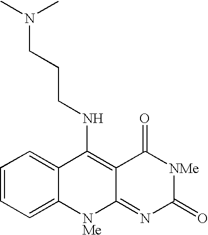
C1=CC=C2C(=C1)C(NCCCN(C)C)=C1C(=NC(=O)[NMe]C1=O)[NMe]2
